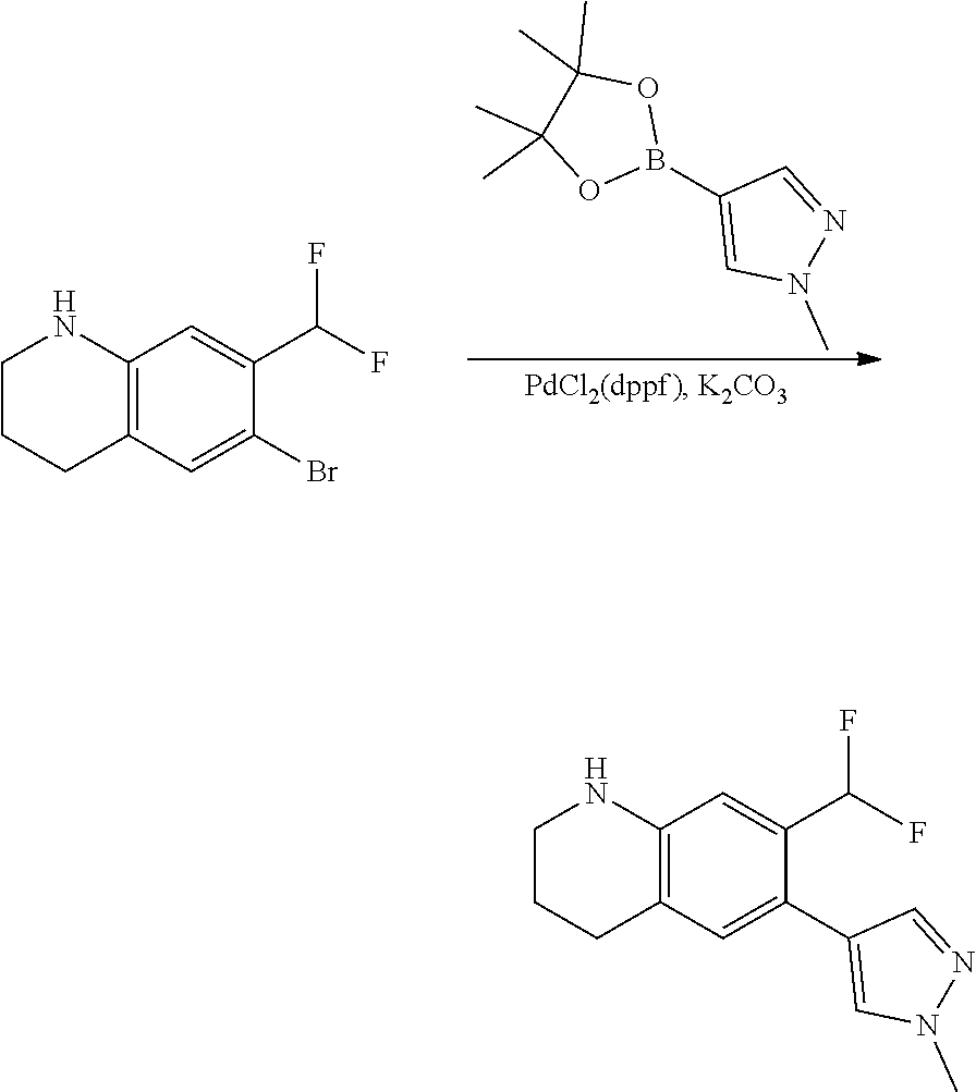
C1(B2OC(C)(C)C(C)(C)O2)=CN(C)N=C1.N1CCCC2=C1C=C(C(F)F)C(Br)=C2.N1CCCC2=C1C=C(C(F)F)C(C1=CN(C)N=C1)=C2
